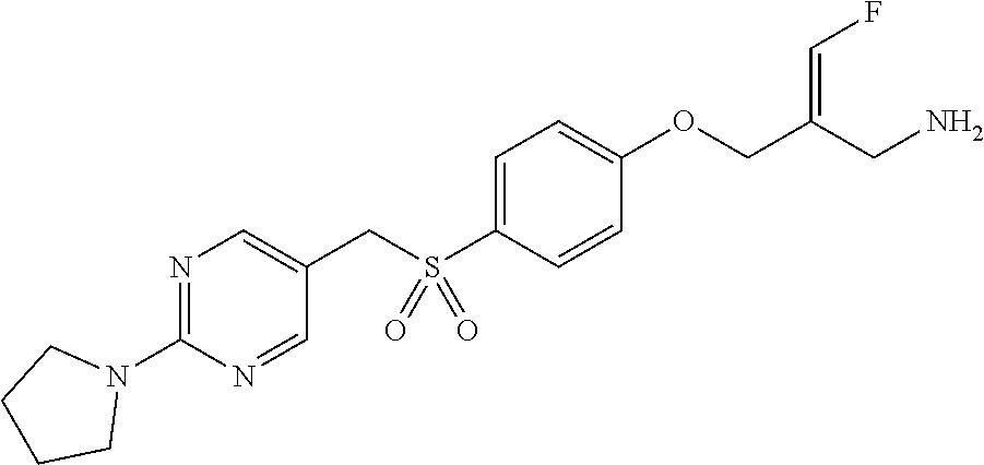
C1=C(S(CC2=CN=C(N3CCCC3)N=C2)(=O)=O)C=CC(OCC(CN)=CF)=C1
